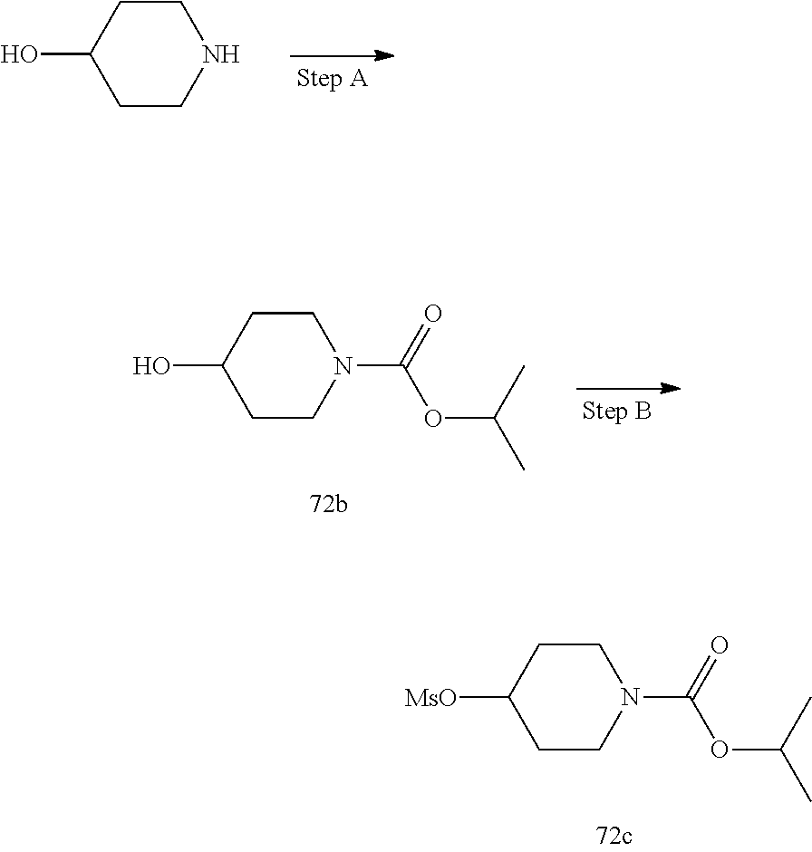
C1CN(C(OC(C)C)=O)CCC1[MsO].C1CNCCC1O.C1CN(C(OC(C)C)=O)CCC1O
